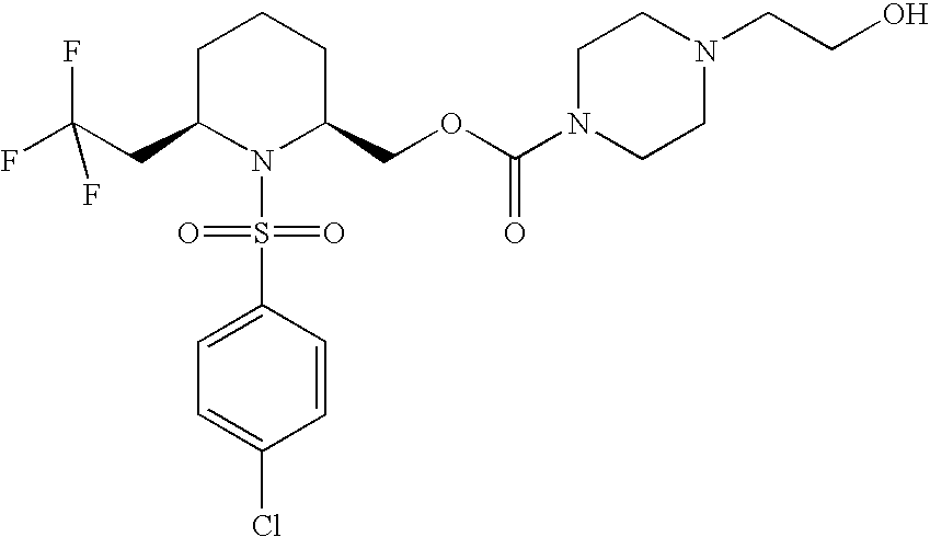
FC(CC1N(S(=O)(=O)C2=CC=C(Cl)C=C2)C(COC(N2CCN(CCO)CC2)=O)CCC1)(F)F
